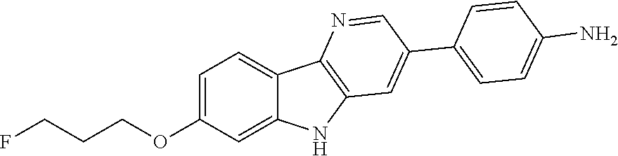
C1=C(OCCCF)C=C2C(=C1)C1=C(N2)C=C(C2=CC=C(N)C=C2)C=N1
